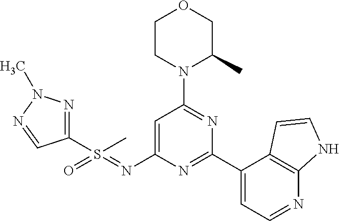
C1=C(N=S(=O)(C)C2=NN(C)N=C2)N=C(C2=CC=NC3=C2C=CN3)N=C1N1C(C)COCC1
